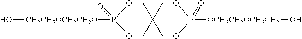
O[CH2CH2OCH2CH2O]P1(=O)OCC2(CO1)COP(=O)([OCH2CH2OCH2CH2]O)OC2
